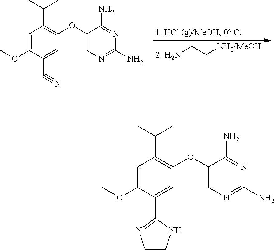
C(C1=C(OC2=CN=C(N)N=C2N)C=C(C2=NCCN2)C(OC)=C1)(C)C.[2. H2N]CC[NH2/MeOH].C(C1=C(OC2=CN=C(N)N=C2N)C=C(C#N)C(OC)=C1)(C)C
